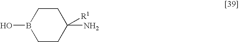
C1CC(N)([R1])CCB1O
